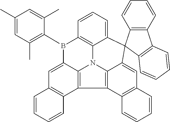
C1(C)=CC(C)=C(B2C3=C4N5C6=C(C7=C5C(=CC5=C7C=CC=C5)C5(C4=CC=C3)C3=C(C4=C5C=CC=C4)C=CC=C3)C3=C(C=C26)C=CC=C3)C(C)=C1
